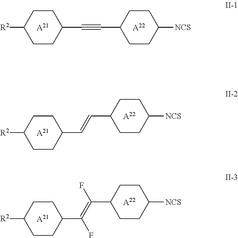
[A21].C1CC(C#CC2CCC([NCS])CC2)CCC1[R2].[A22].[A21].C1CC(C=CC2CCC([NCS])CC2)CCC1[R2].[A22].[A21].C1CC(C(=C(C2CCC([NCS])CC2)F)F)CCC1[R2].[A22]
